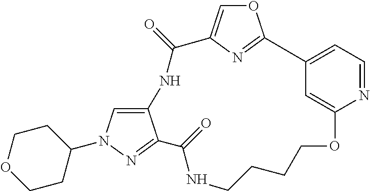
C1CCCOC2=CC(=CC=N2)C2=NC(=CO2)C(=O)NC2=CN(C3CCOCC3)N=C2C(=O)N1
